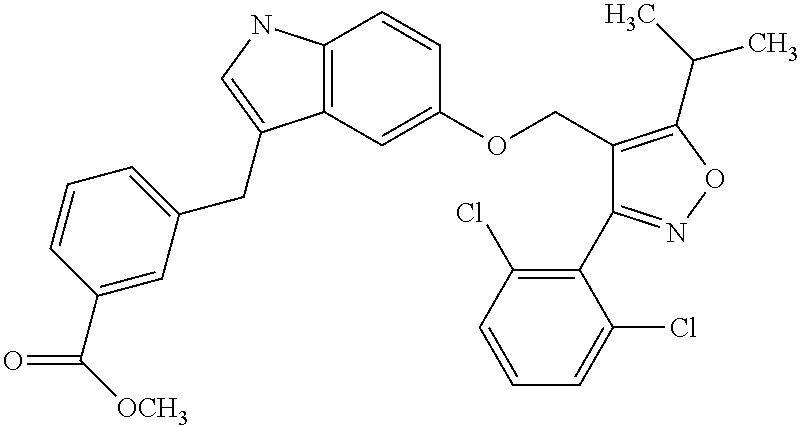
C12=C(C=C(OCC3=C(C(C)C)ON=C3C3=C(Cl)C=CC=C3Cl)C=C1)C(CC1=CC=CC(C([OCH3])=O)=C1)=CN2
